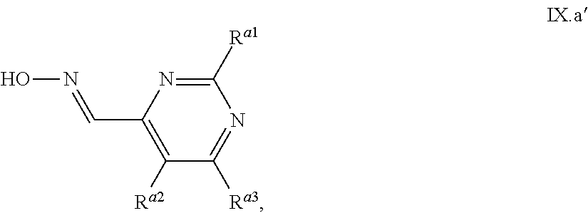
C1([Ra1])=NC(C=NO)=C([Ra2])C([Ra3])=N1
